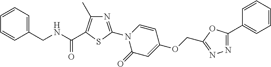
C(OC1=CC(=O)N(C2=NC(C)=C(C(NCC3=CC=CC=C3)=O)S2)C=C1)C1=NN=C(C2=CC=CC=C2)O1
